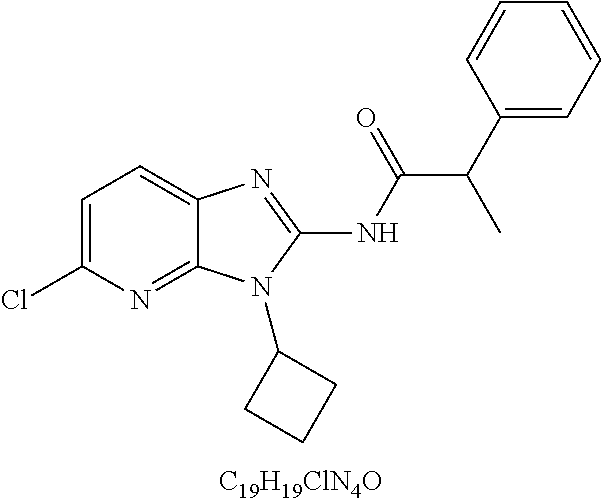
C1=C(Cl)N=C2C(=C1)N=C(NC(C(C1=CC=CC=C1)C)=O)N2C1CCC1.[C19H19ClN4O]
